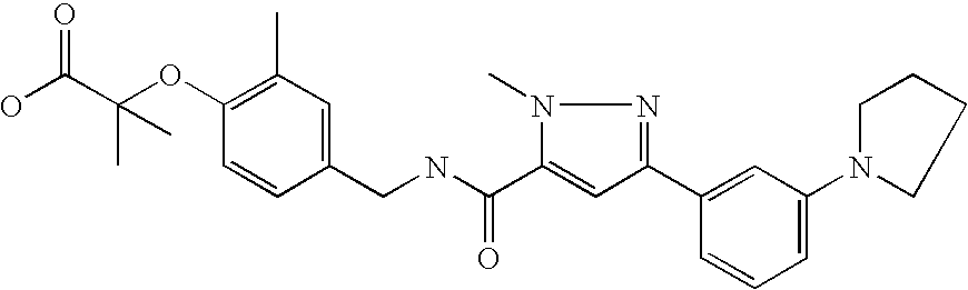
OC(C(OC1=C(C)C=C(CNC(C2=CC(C3=CC(N4CCCC4)=CC=C3)=NN2C)=O)C=C1)(C)C)=O
